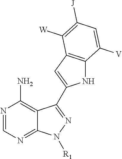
N1=CN=C2C(=C1N)C(C1=CC3=C(N1)C([V])=CC([J])=C3[W])=NN2[R1]
